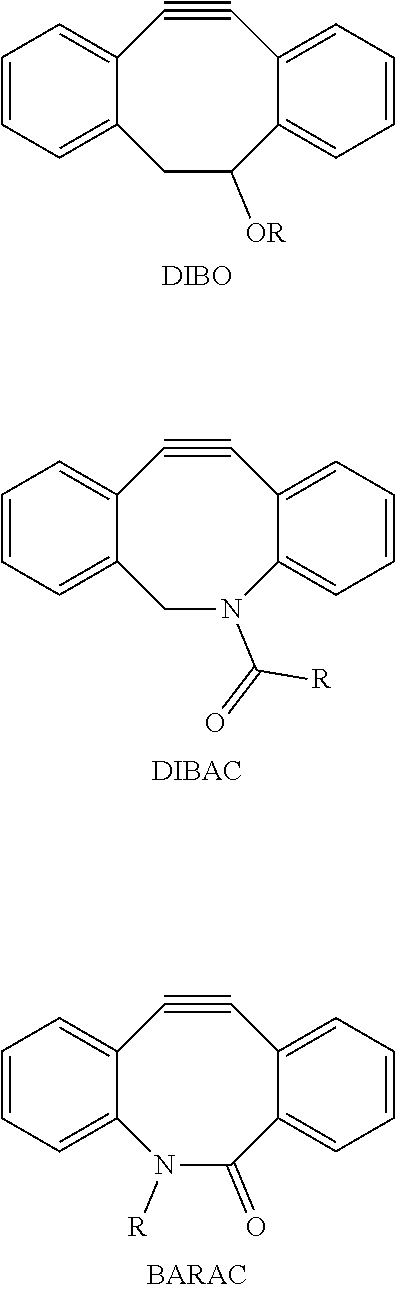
C1C([OR])C2=CC=CC=C2C#CC2=CC=CC=C12.[DIBO].C1N(C(=O)[R])C2=CC=CC=C2C#CC2=CC=CC=C12.N1([R])C(=O)C2=CC=CC=C2C#CC2=CC=CC=C12
